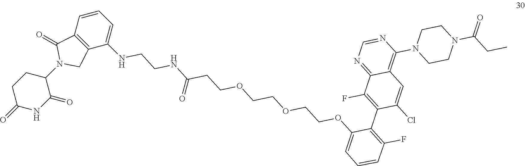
C(C)C(N1CCN(C2=C3C(=NC=N2)C(F)=C(C2=C(F)C=CC=C2OCCOCCOCCC(NCCNC2=CC=CC4=C2CN(C2CCC(=O)NC2=O)C4=O)=O)C(Cl)=C3)CC1)=O
